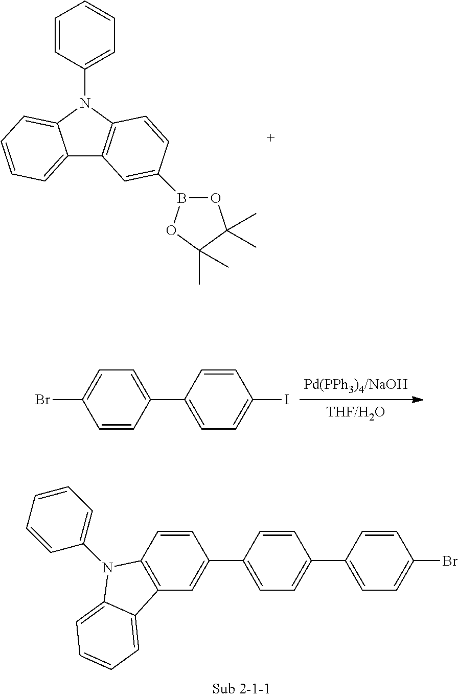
C12=CC=CC=C1N(C1=CC=CC=C1)C1=C2C=C(B2OC(C)(C)C(C)(C)O2)C=C1.C1=CC(C2=CC=C(I)C=C2)=CC=C1Br.C1=C(C2=CC3=C(C=C2)N(C2=CC=CC=C2)C2=CC=CC=C32)C=CC(C2=CC=C(Br)C=C2)=C1
